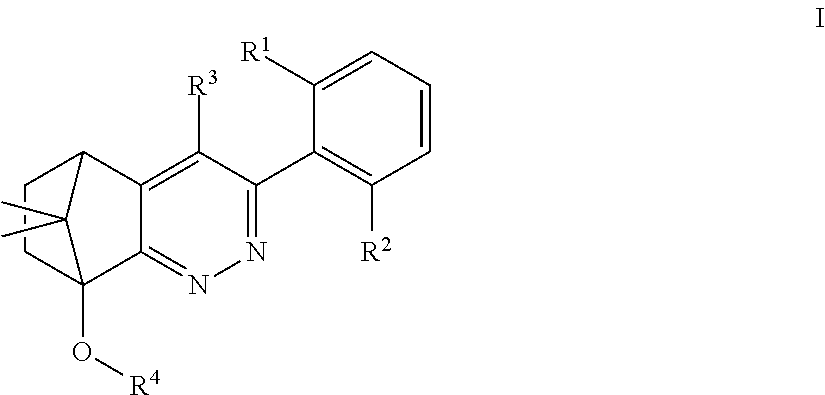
N1=C(C2=C([R2])C=CC=C2[R1])C([R3])=C2C(=N1)C1(O[R4])CCC2C1(C)C
